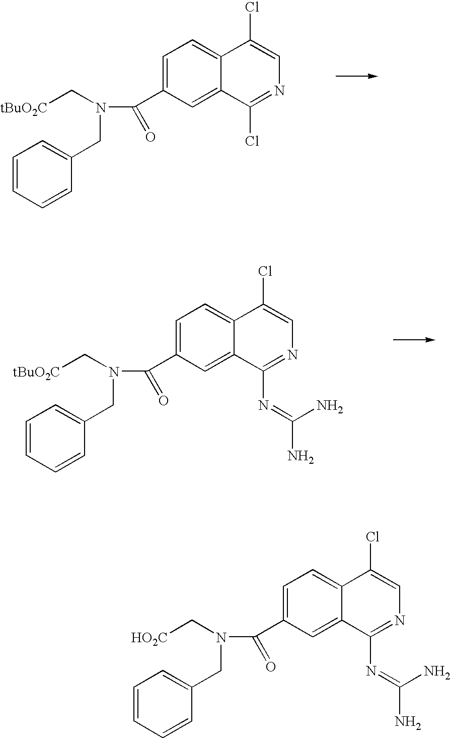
[tBuO2C]CN(C(C1=CC=C2C(=C1)C(Cl)=NC=C2Cl)=O)CC1=CC=CC=C1.[tBuO2C]CN(C(=O)C1=CC=C2C(=C1)C(N=C(N)N)=NC=C2Cl)CC1=CC=CC=C1.[HO2C]CN(C(C1=CC=C2C(=C1)C(N=C(N)N)=NC=C2Cl)=O)CC1=CC=CC=C1
